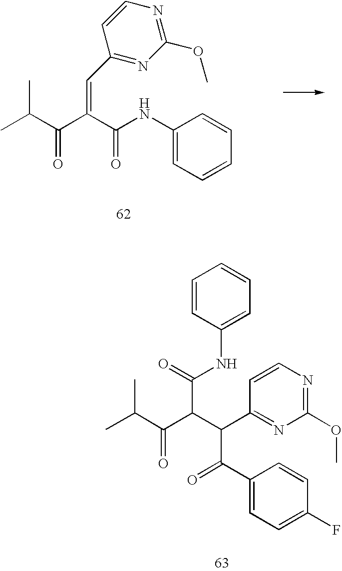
C1(NC(=O)C(C(C(C)C)=O)=CC2=NC(OC)=NC=C2)=CC=CC=C1.CC(C(=O)C(C(C(=O)C1=CC=C(F)C=C1)C1=NC(OC)=NC=C1)C(NC1=CC=CC=C1)=O)C
